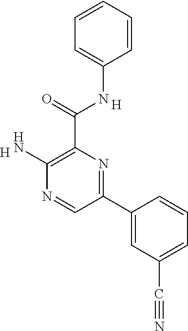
C1=CC=CC=C1NC(C1=C(N)N=CC(C2=CC(C#N)=CC=C2)=N1)=O.[H].[H]
